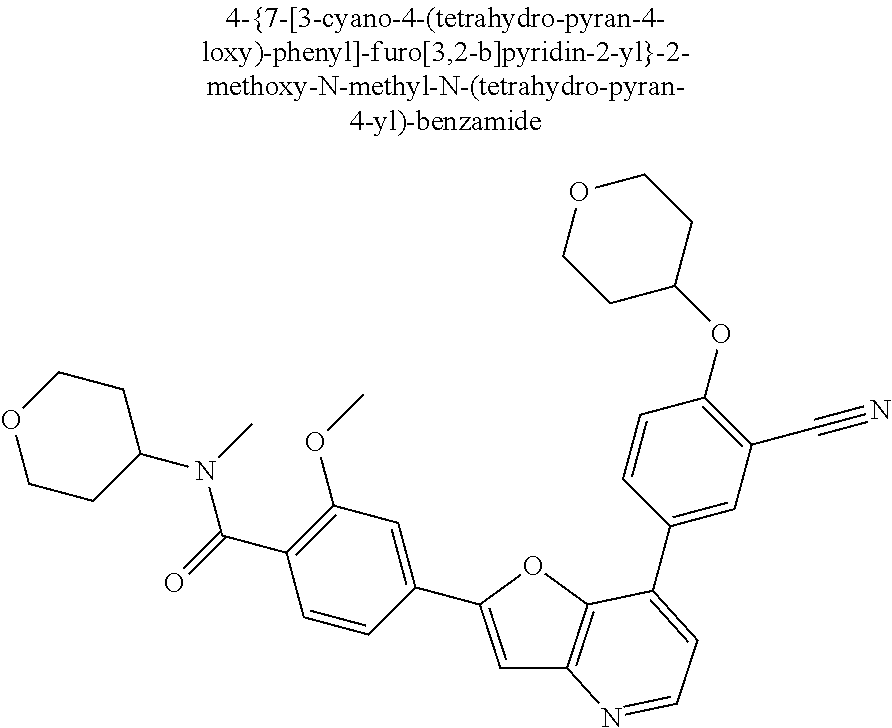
C1=C(C2=CC(OC)=C(C(=O)N(C)C3CCOCC3)C=C2)OC2=C1N=CC=C2C1=CC(C#N)=C(OC2CCOCC2)C=C1
